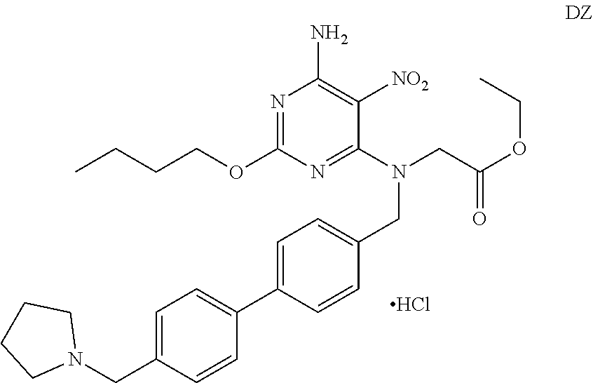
N1=C(OCCCC)N=C(N(CC2=CC=C(C3=CC=C(CN4CCCC4)C=C3)C=C2)CC(OCC)=O)C([NO2])=C1N.Cl
